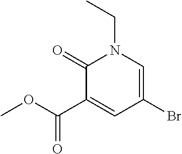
C1(=O)C(C(OC)=O)=CC(Br)=CN1CC
